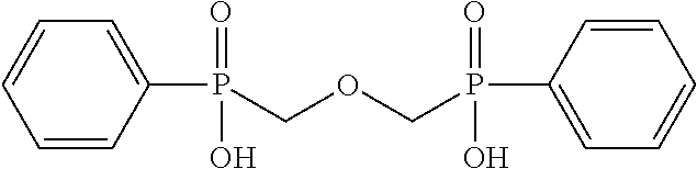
C1=C(P(O)(=O)COCP(C2=CC=CC=C2)(O)=O)C=CC=C1
